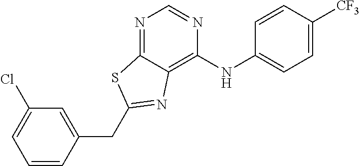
C1=CC(CC2=NC3=C(NC4=CC=C([CF3])C=C4)N=CN=C3S2)=CC(Cl)=C1
